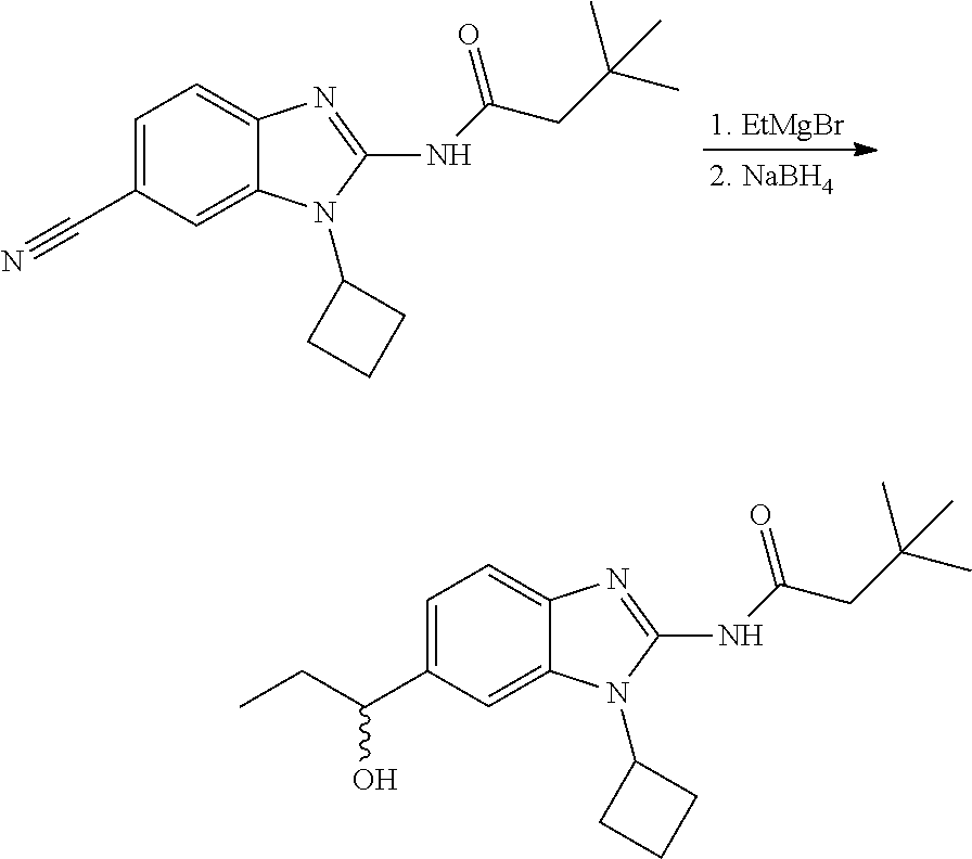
C1=C(C#N)C=C2C(=C1)N=C(NC(CC(C)(C)C)=O)N2C1CCC1.[1. EtMgBr].C1=C(C(CC)O)C=C2C(=C1)N=C(NC(CC(C)(C)C)=O)N2C1CCC1
